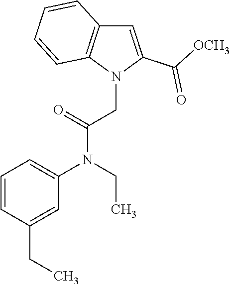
C1(CC)=CC(N(CC)C(=O)CN2C(C(=O)[OCH3])=CC3=C2C=CC=C3)=CC=C1
